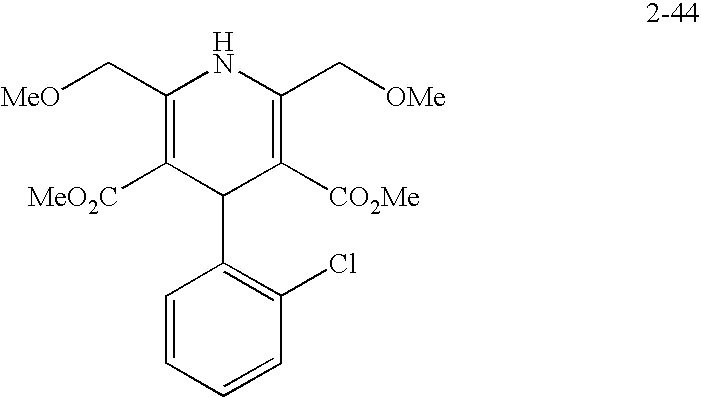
C1=CC=CC(Cl)=C1C1C([CO2Me])=C(C[OMe])NC(C[MeO])=C1[MeO2C]
